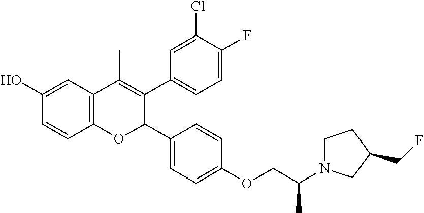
C12=C(C=C(O)C=C1)C(C)=C(C1=CC=C(F)C(Cl)=C1)C(C1=CC=C(OCC(N3CCC(CF)C3)C)C=C1)O2
